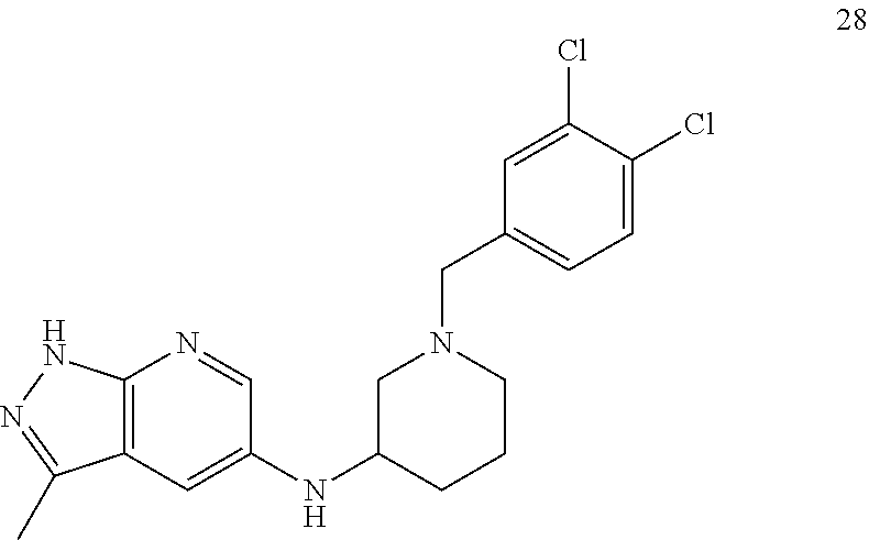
C12=C(C=C(NC3CN(CC4=CC=C(Cl)C(Cl)=C4)CCC3)C=N1)C(C)=NN2
